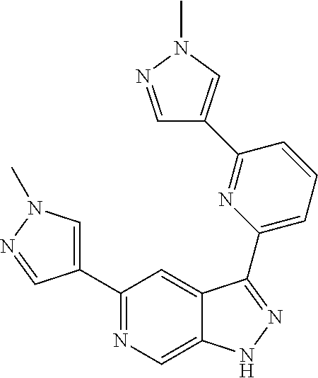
C1(C2=CN(C)N=C2)=NC=C2C(=C1)C(C1=CC=CC(C3=CN(C)N=C3)=N1)=NN2
